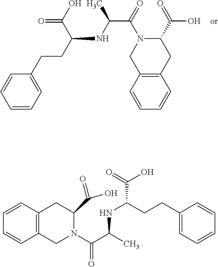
OC(C(CCC1=CC=CC=C1)NC(C(=O)N1CC2=C(CC1C(=O)O)C=CC=C2)C)=O.C1=CC2=C(C=C1)CN(C(C(C)NC(CCC1=CC=CC=C1)C(O)=O)=O)C(C(O)=O)C2
